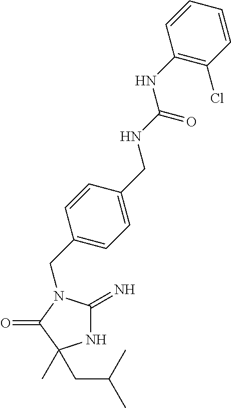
N1C(=N)N(CC2=CC=C(CNC(=O)NC3=C(Cl)C=CC=C3)C=C2)C(=O)C1(C)CC(C)C
